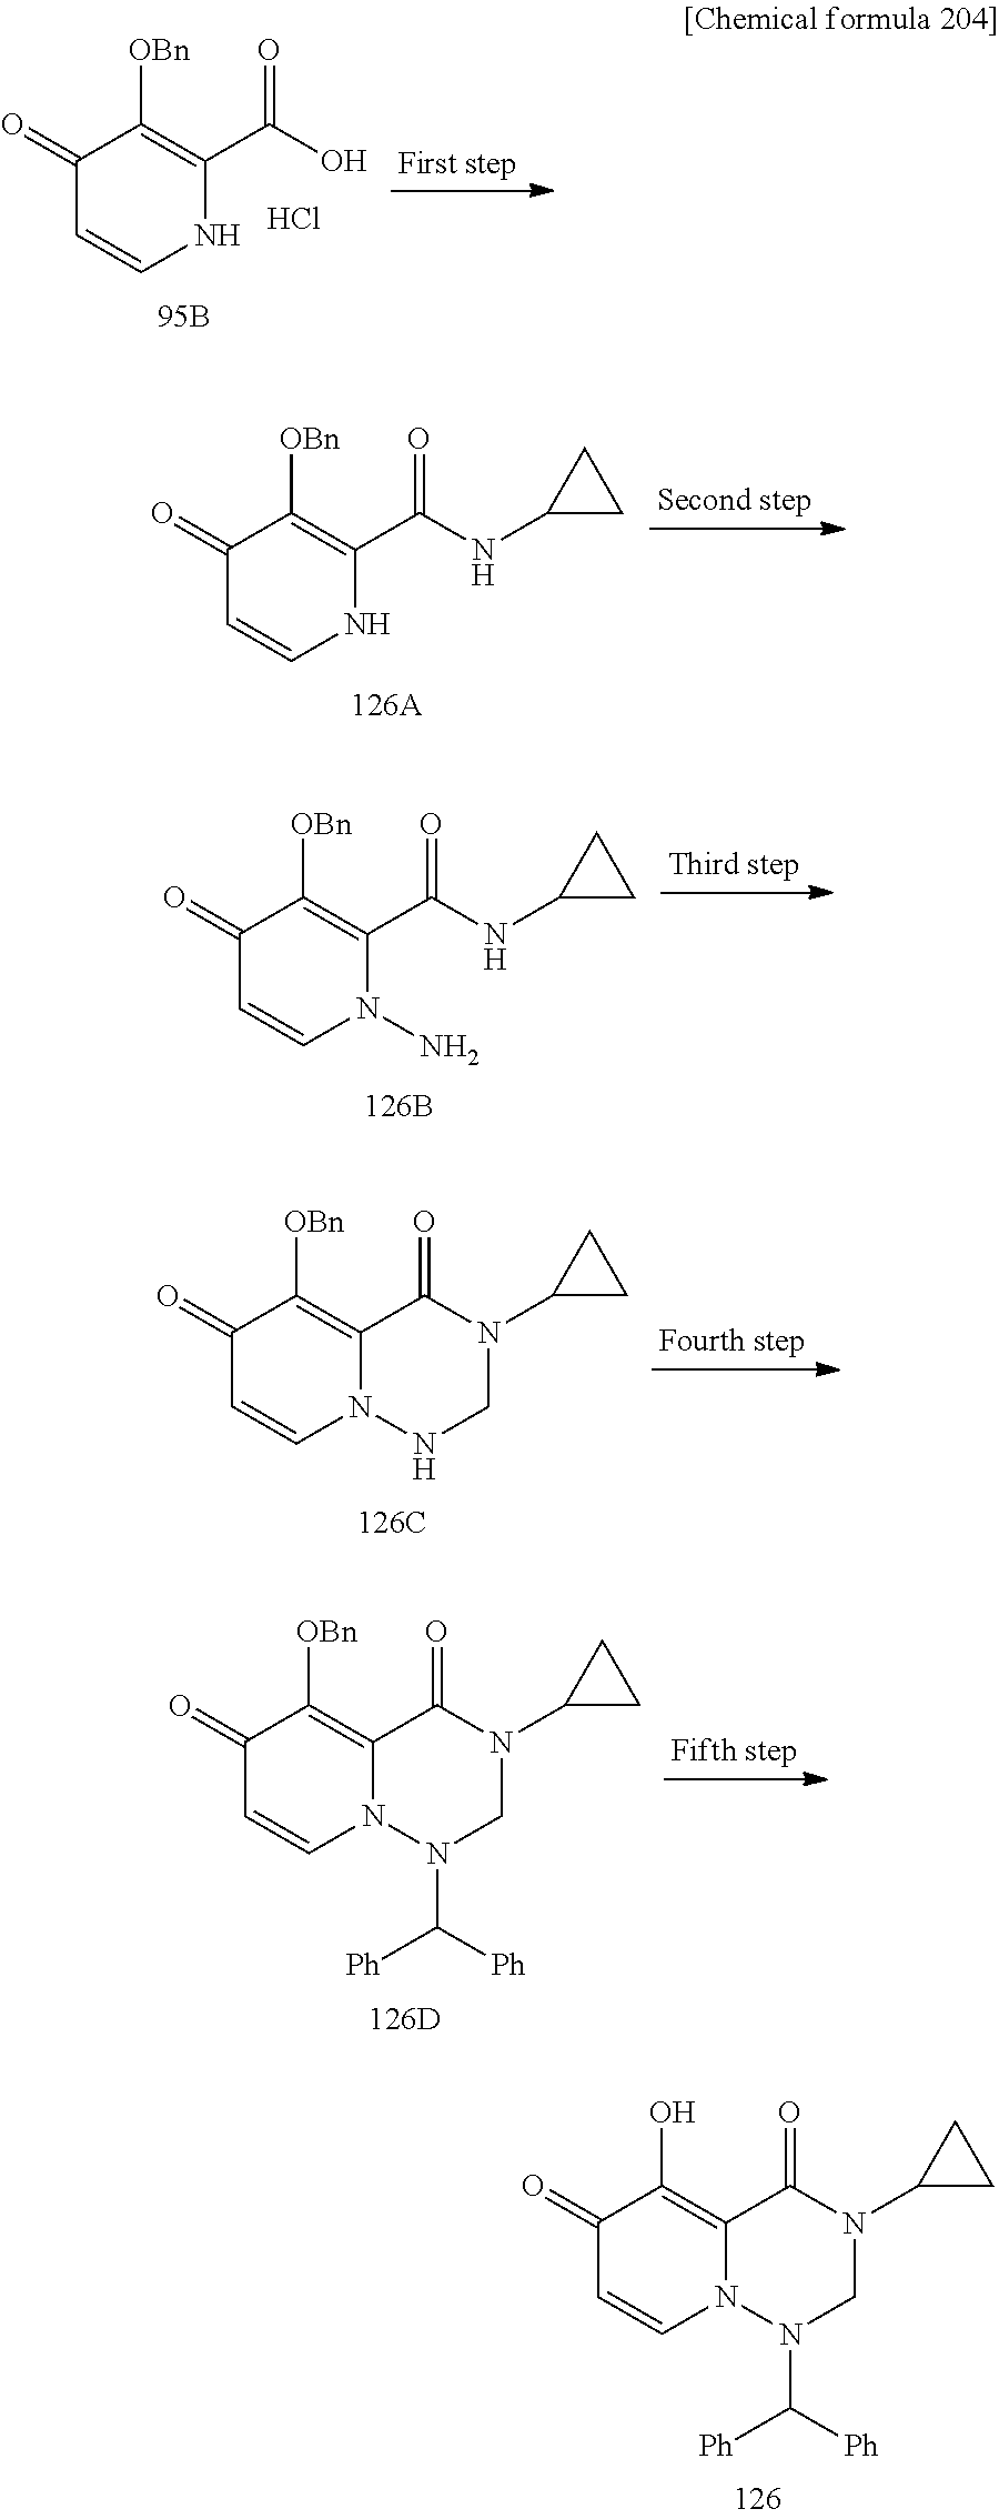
C1(=O)C=CNC(C(O)=O)=C1[OBn].Cl.C1(=O)C=CN2C(=C1O)C(=O)N(C1CC1)CN2C([Ph])[Ph].C1(=O)C=CNC(C(NC2CC2)=O)=C1[OBn].C1(=O)C=CN(N)C(C(NC2CC2)=O)=C1[OBn].C1(=O)C=CN2C(=C1[OBn])C(=O)N(C1CC1)CN2.C1(=O)C=CN2C(=C1[OBn])C(=O)N(C1CC1)CN2C([Ph])[Ph]
